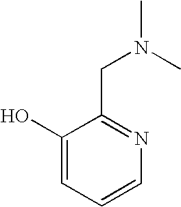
C1(O)=CC=CN=C1CN(C)C
